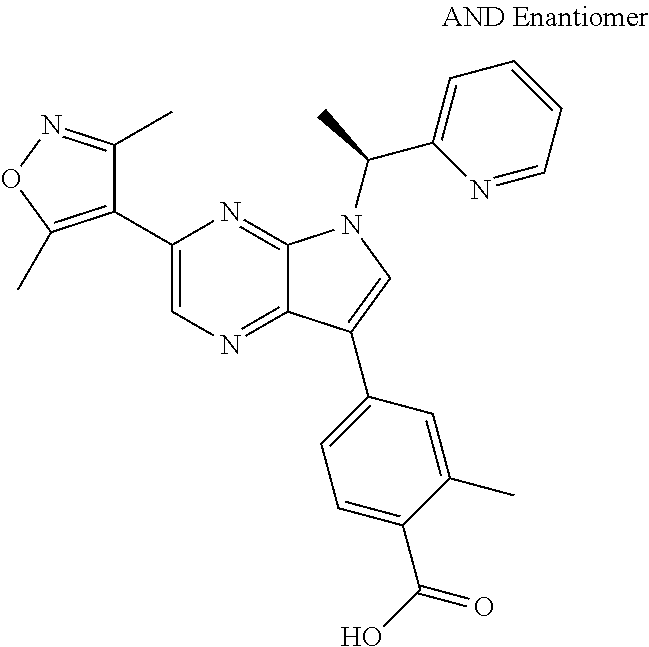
C12=NC=C(C3=C(C)ON=C3C)N=C1N(C(C1=CC=CC=N1)C)C=C2C1=CC=C(C(O)=O)C(C)=C1
